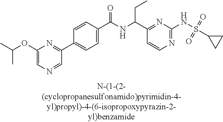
C1(C(NC(C2=NC(NS(C3CC3)(=O)=O)=NC=C2)CC)=O)=CC=C(C2=NC(OC(C)C)=CN=C2)C=C1
